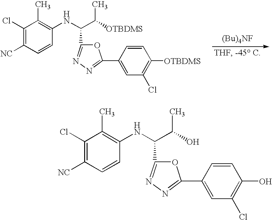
C1(Cl)=C([NC])C=CC(NC(C(C)[OTBDMS])C2=NN=C(C3=CC(Cl)=C([OTBDMS])C=C3)O2)=C1C.C1(Cl)=C([NC])C=CC(NC(C(C)O)C2=NN=C(C3=CC(Cl)=C(O)C=C3)O2)=C1C
